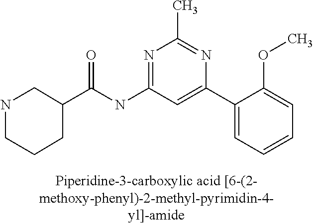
C1C(C(NC2=NC(C)=NC(C3=CC=CC=C3OC)=C2)=O)CNCC1
